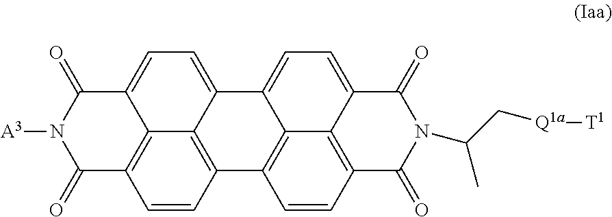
N1([A3])C(=O)C2=C3C(=CC=C4C3=C(C=C2)C2=C3C4=CC=C4C3=C(C=C2)C(=O)N(C(C)C[Q1a][T1])C4=O)C1=O
